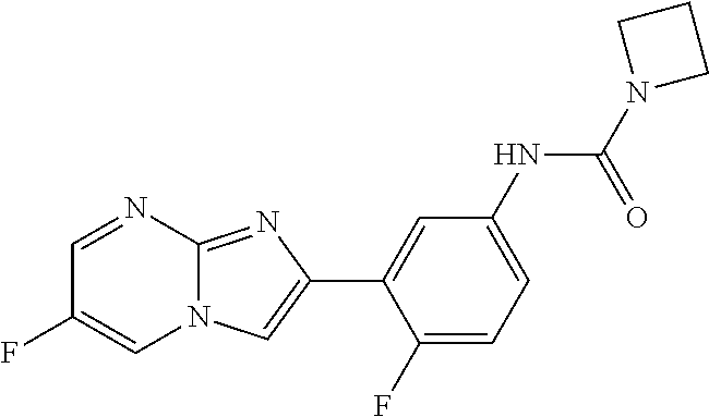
C1=NC2=NC(C3=CC(NC(N4CCC4)=O)=CC=C3F)=CN2C=C1F
